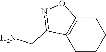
C1C2=C(CCC1)C(CN)=NO2
